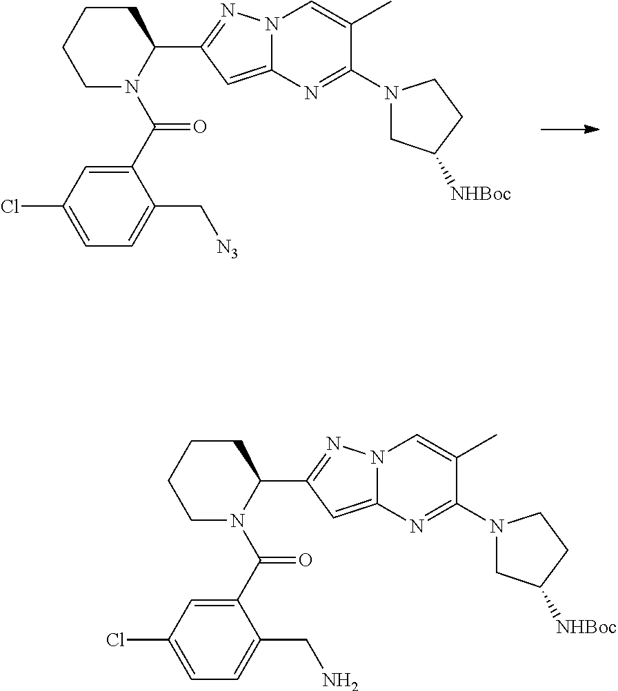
C1CCCN(C(C2=CC(Cl)=CC=C2C[N3])=O)C1C1=NN2C(=C1)N=C(N1CC([NHBoc])CC1)C(C)=C2.C1CCCN(C(C2=CC(Cl)=CC=C2CN)=O)C1C1=NN2C(=C1)N=C(N1CC([NHBoc])CC1)C(C)=C2
